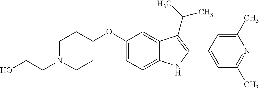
C1N(CCO)CCC(OC2=CC=C3C(=C2)C(C(C)C)=C(C2=CC(C)=NC(C)=C2)N3)C1
